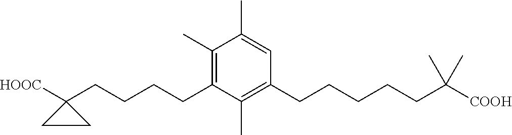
C1(C)=CC(CCCCCC(C)(C)[COOH])=C(C)C(CCCCC2([HOOC])CC2)=C1C
